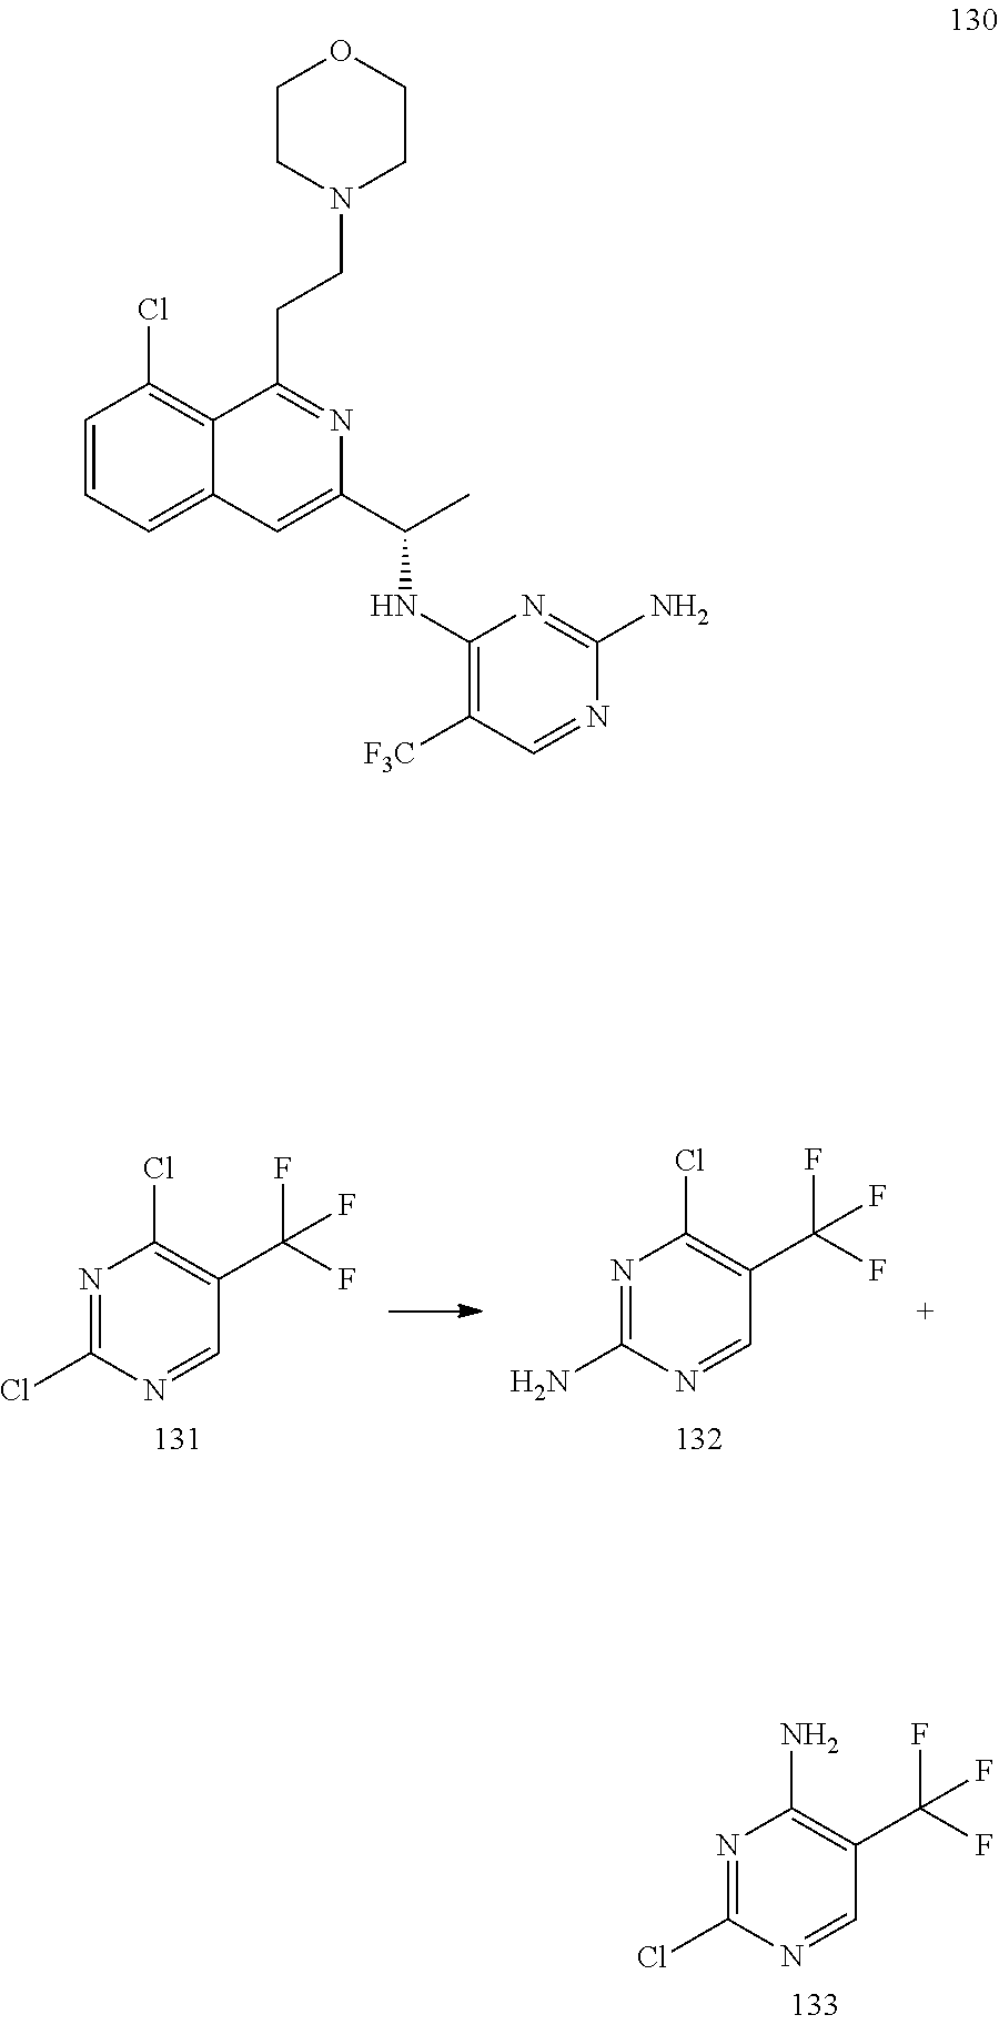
N1=C(Cl)N=CC(C(F)(F)F)=C1Cl.N1=C(N)N=CC(C(F)(F)F)=C1Cl.N1=C(Cl)N=CC(C(F)(F)F)=C1N.C1=CC=C2C(=C1Cl)C(CCN1CCOCC1)=NC(C(C)NC1=C([F3C])C=NC(N)=N1)=C2
